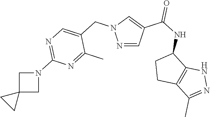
N1=CC(C(NC2CCC3=C2NN=C3C)=O)=CN1CC1=CN=C(N2CC3(C2)CC3)N=C1C
